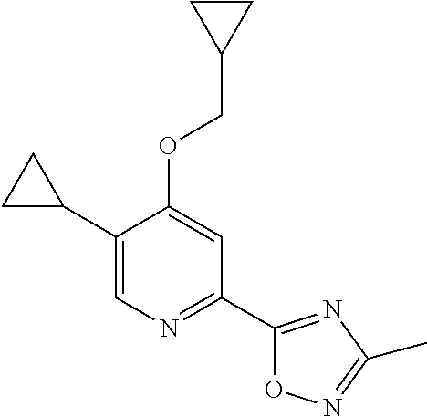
C1(C2CC2)=CN=C(C2=NC(C)=NO2)C=C1OCC1CC1
